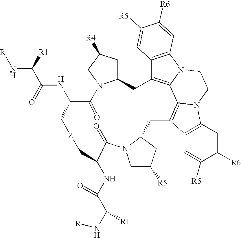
C1C2=C3N(C4=C2C=C([R5])C([R6])=C4)CCN2C3=C(C3=C2C=C([R6])C([R5])=C3)CC2CC([R5])CN2C(=O)C(NC(C(N[R])[R1])=O)C[Z]CC(NC(=O)C([R1])N[R])C(=O)N2C1CC([R4])C2
